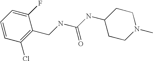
C1=CC(Cl)=C(CNC(NC2CCN(C)CC2)=O)C(F)=C1
